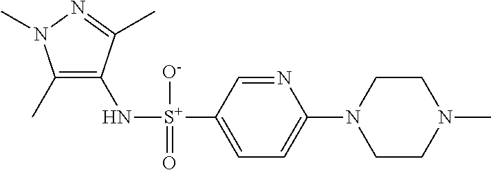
C1(C)=C(N[S+](C2=CC=C(N3CCN(C)CC3)N=C2)([O-])=O)C(C)=NN1C
